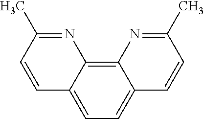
C12=CC=C3C(=C1N=C(C)C=C2)N=C(C)C=C3
